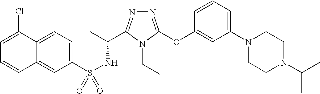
C12=CC=C(S(NC(C)C3=NN=C(OC4=CC(N5CCN(C(C)C)CC5)=CC=C4)N3CC)(=O)=O)C=C1C=CC=C2Cl
